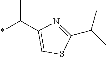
*C(C1=CSC(C(C)C)=N1)C
